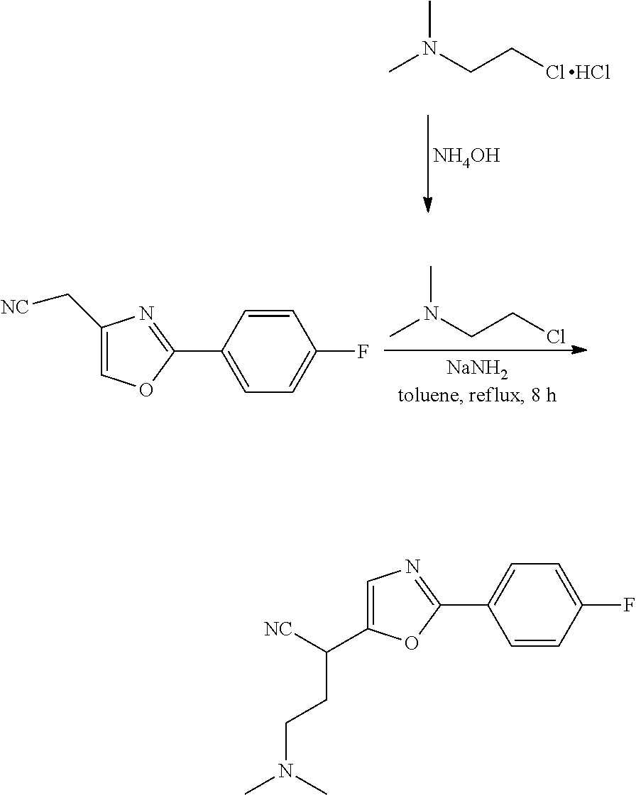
[NH4OH].CN(CCCl)C.Cl.CN(CCCl)C.C1(C[NC])=COC(C2=CC=C(F)C=C2)=N1.C1=C(C([NC])CCN(C)C)OC(C2=CC=C(F)C=C2)=N1
